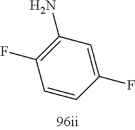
C1(F)=CC(N)=C(F)C=C1
